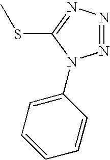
N1=NN=C(SC)N1C1=CC=CC=C1
